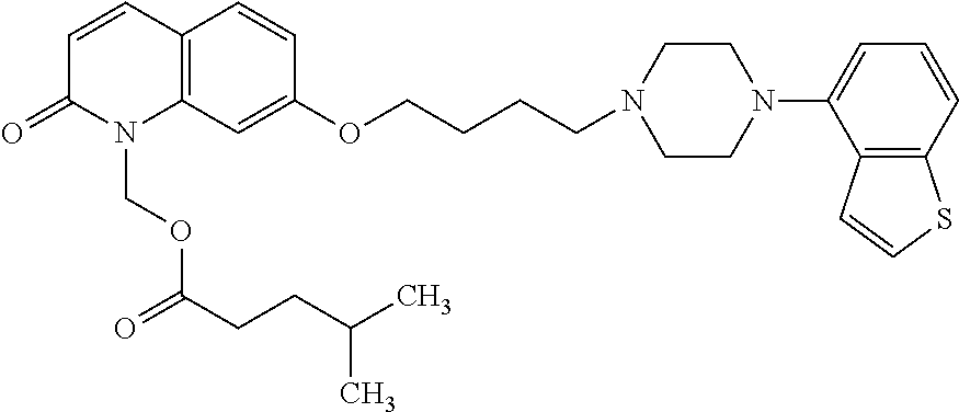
C1=CC2=C(N(COC(CCC(C)C)=O)C1=O)C=C(OCCCCN1CCN(C3=CC=CC4=C3C=CS4)CC1)C=C2
